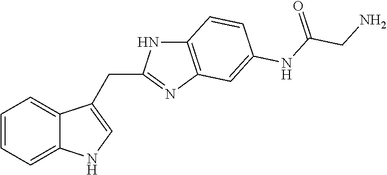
C1=CC=C2C(=C1)C(CC1=NC3=C(N1)C=CC(NC(CN)=O)=C3)=CN2
